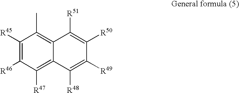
C1([R45])=C([R46])C([R47])=C2C(=C1C)C([R51])=C([R50])C([R49])=C2[R48]
